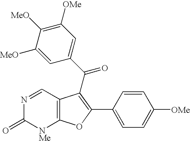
C12=C(C=NC(=O)[NMe]1)C(C(C1=CC([OMe])=C([MeO])C([MeO])=C1)=O)=C(C1=CC=C([OMe])C=C1)O2
